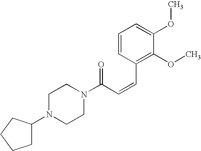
C(C=CC1=C(OC)C(OC)=CC=C1)(=O)N1CCN(C2CCCC2)CC1
